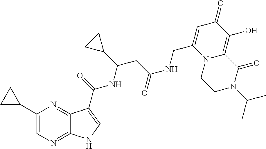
C1(C2CC2)=CN=C2C(=N1)C(C(=O)NC(C1CC1)CC(NCC1=CC(=O)C(O)=C3N1CCN(C(C)C)C3=O)=O)=CN2
